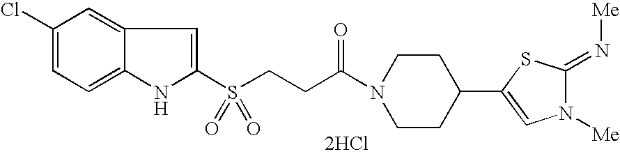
C1(Cl)=CC=C2C(=C1)C=C(S(CCC(N1CCC(C3=CN([Me])C(=N[Me])S3)CC1)=O)(=O)=O)N2.[2HCl]
